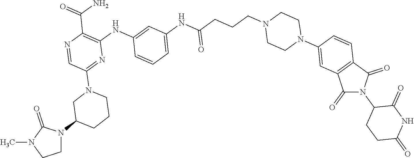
C1(=O)N(C2C(=O)NC(=O)CC2)C(=O)C2=C1C=C(N1CCN(CCCC(NC3=CC=CC(NC4=C(C(N)=O)N=CC(N5CC(N6CCN(C)C6=O)CCC5)=N4)=C3)=O)CC1)C=C2
